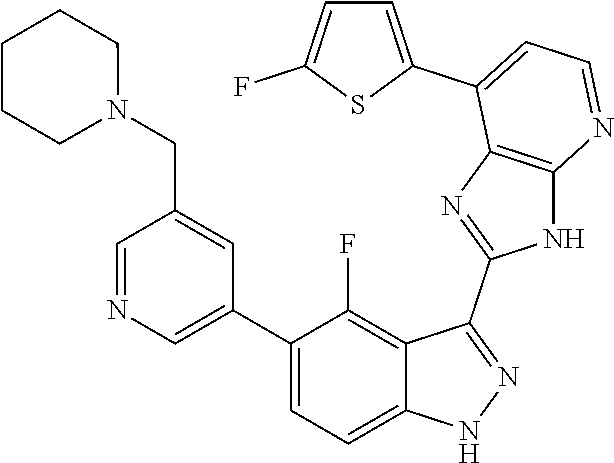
C1=NC=C(C2=CC=C3C(=C2F)C(C2=NC4=C(N2)N=CC=C4C2=CC=C(F)S2)=NN3)C=C1CN1CCCCC1
